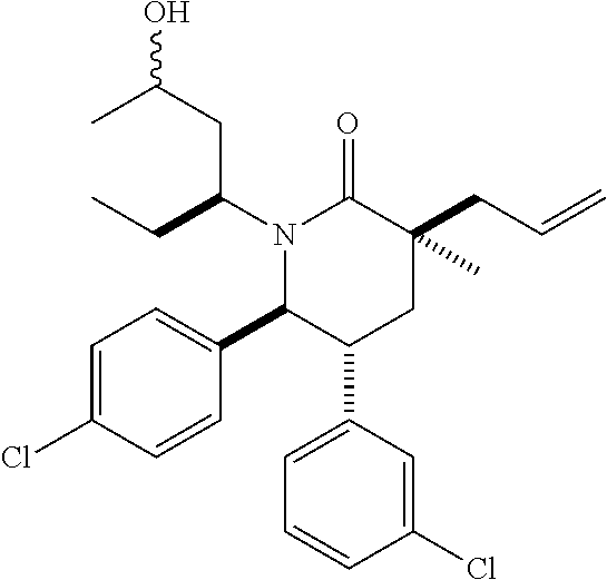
N1(C(CC)CC(O)C)C(C2=CC=C(Cl)C=C2)C(C2=CC=CC(Cl)=C2)CC(CC=C)(C)C1=O
